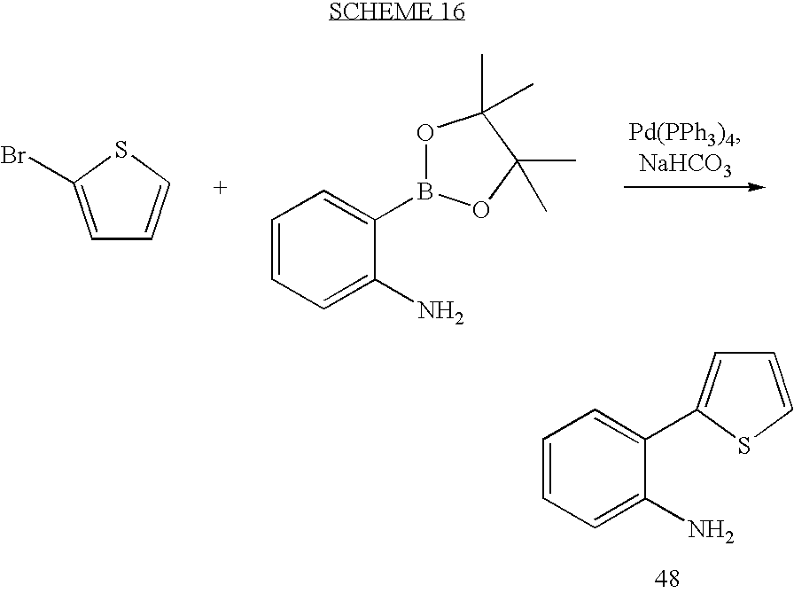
C1=CC=C(N)C(C2=CC=CS2)=C1.C1=C(Br)SC=C1.C1=CC=C(N)C(B2OC(C)(C)C(C)(C)O2)=C1
